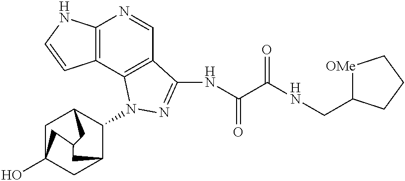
C12=C(C3=C(C=N1)C(NC(C(NCC1CCC[OMe]1)=O)=O)=NN3C1C3CC4(O)CC1CC(C4)C3)C=CN2
